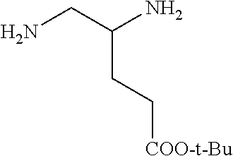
C(CC[COO-t-Bu])(CN)N
